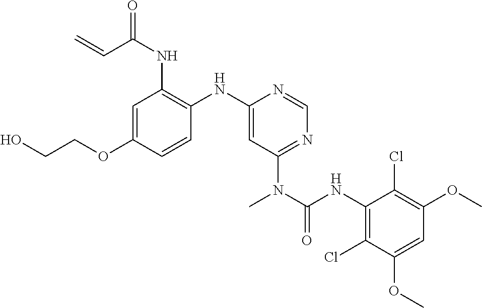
C1=C(OCCO)C=CC(NC2=CC(N(C(NC3=C(Cl)C(OC)=CC(OC)=C3Cl)=O)C)=NC=N2)=C1NC(C=C)=O
